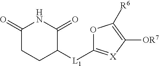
C1(=O)CCC([L1]C2=[X]C([OR7])=C([R6])O2)C(=O)N1
